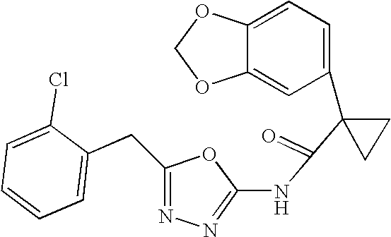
C1=C2C(=CC(C3(C(=O)NC4=NN=C(CC5=CC=CC=C5Cl)O4)CC3)=C1)OCO2
